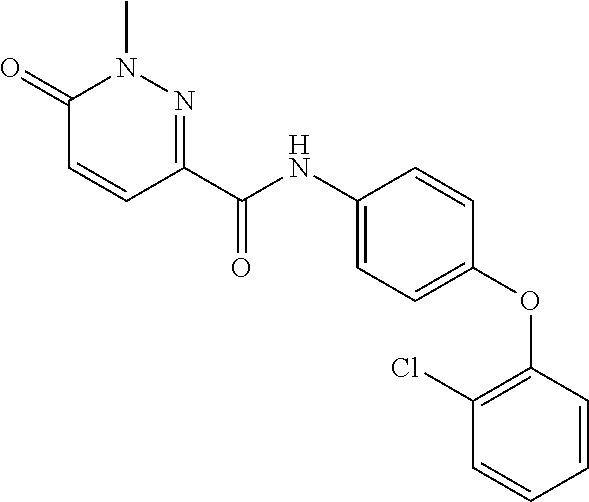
C1(NC(C2=NN(C)C(=O)C=C2)=O)=CC=C(OC2=C(Cl)C=CC=C2)C=C1
